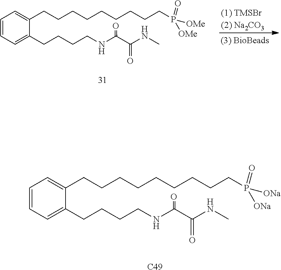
[(1) TMSBr(2) Na2CO3].C1=CC=C(CCCCNC(C(NC)=O)=O)C(CCCCCCCCCP(=O)([OMe])[OMe])=C1.C1=CC=C(CCCCNC(C(NC)=O)=O)C(CCCCCCCCCP(=O)([ONa])[ONa])=C1.[C49]
